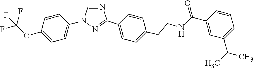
N1=CN(C2=CC=C(OC(F)(F)F)C=C2)N=C1C1=CC=C(CCNC(=O)C2=CC(C(C)C)=CC=C2)C=C1
